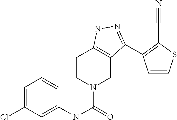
C1CN(C(=O)NC2=CC(Cl)=CC=C2)CC2=C1NN=C2C1=C(C#N)SC=C1
